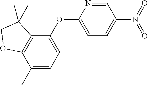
C1=NC(OC2=CC=C(C)C3=C2C(C)(C)CO3)=CC=C1N(=O)=O
